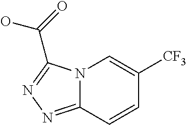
N12C(=NN=C1C(=O)O)C=CC([CF3])=C2
